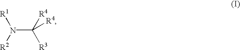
[R1]N([R2])C([R4])([R4])[R3]
